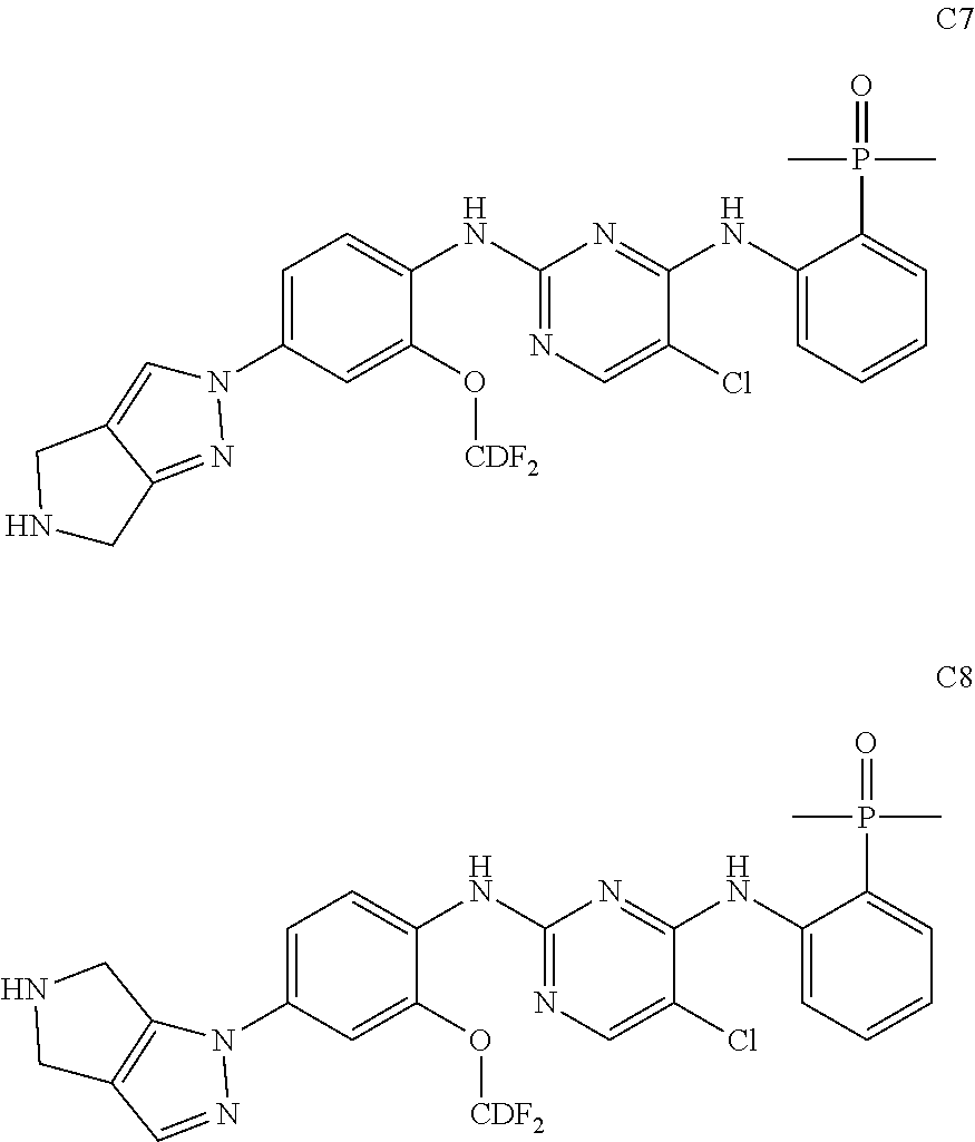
C1(N2C=C3C(=N2)CNC3)=CC=C(NC2=NC=C(Cl)C(NC3=CC=CC=C3P(C)(C)=O)=N2)C(O[CDF2])=C1.C1(N2C3=C(C=N2)CNC3)=CC=C(NC2=NC=C(Cl)C(NC3=CC=CC=C3P(C)(C)=O)=N2)C(O[CDF2])=C1
